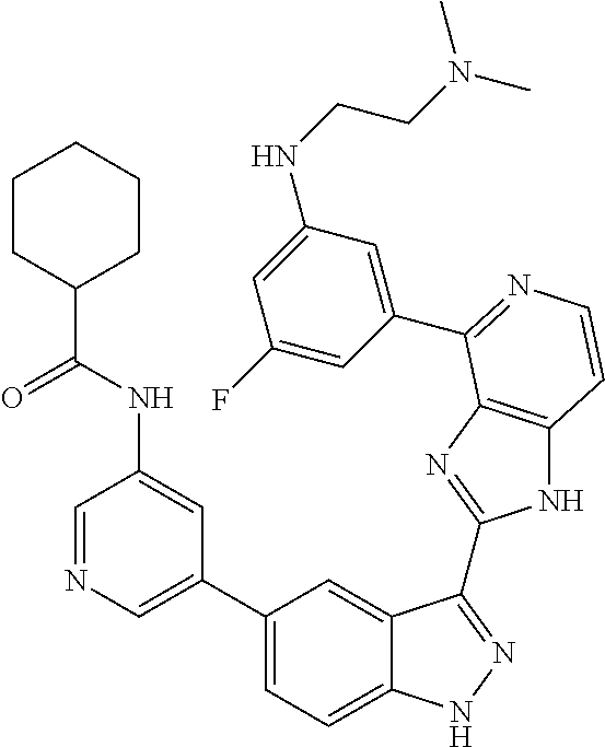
C1(C2=CN=CC(NC(C3CCCCC3)=O)=C2)=CC=C2C(=C1)C(C1=NC3=C(N1)C=CN=C3C1=CC(NCCN(C)C)=CC(F)=C1)=NN2
